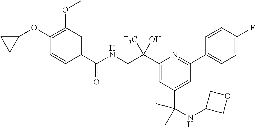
C1(C(NCC(C2=CC(C(NC3COC3)(C)C)=CC(C3=CC=C(F)C=C3)=N2)([F3C])O)=O)=CC(OC)=C(OC2CC2)C=C1
